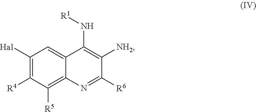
[Hal]C1=C([R4])C([R5])=C2C(=C1)C(N[R1])=C([NH2])C([R6])=N2
